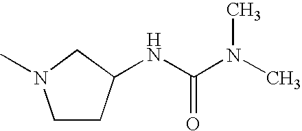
C1N(C)CCC1NC(N(C)C)=O
